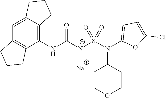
[Na].C1(NC([N-]S(N(C2=CC=C(Cl)O2)C2CCOCC2)(=O)=O)=O)=C2C(=CC3=C1CCC3)CCC2
